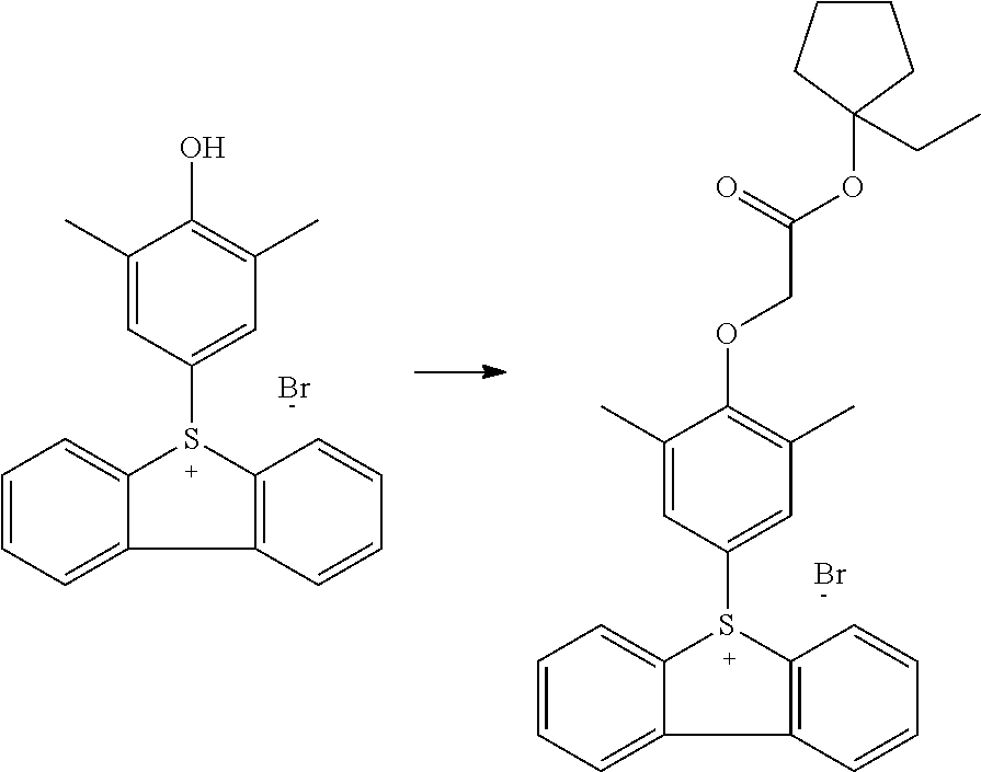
C1=CC=C2C(=C1)[S+](C1=CC(C)=C(O)C(C)=C1)C1=C2C=CC=C1.Br.C1=CC=C2C(=C1)[S+](C1=CC(C)=C(OCC(OC3(CC)CCCC3)=O)C(C)=C1)C1=C2C=CC=C1.Br
